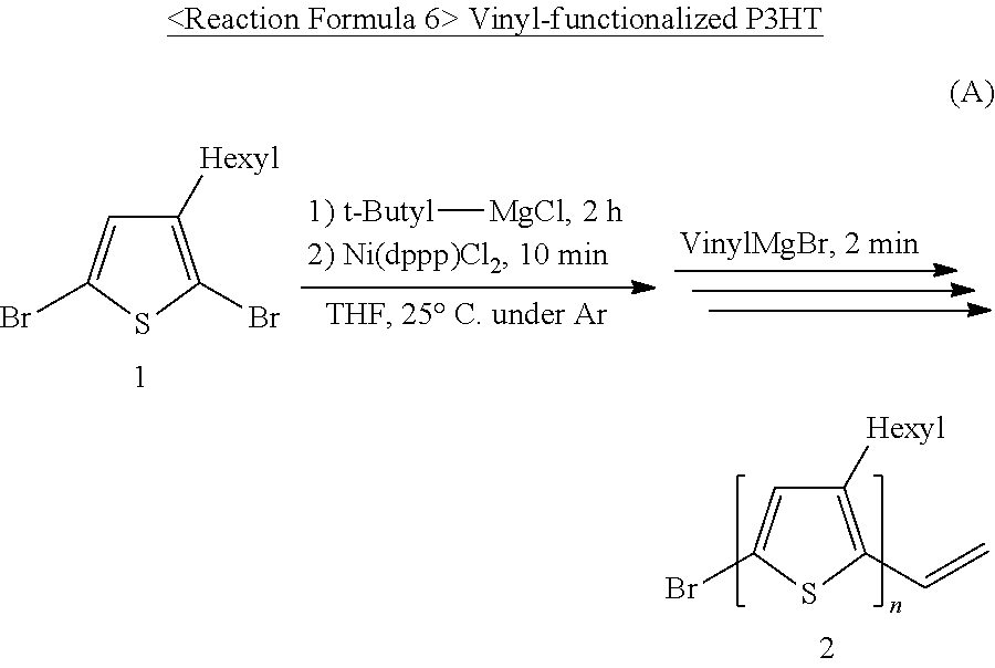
C1([Hexyl])=C(C=C)SC(Br)=C1.[t-Butyl][MgCl].C1([Hexyl])=C(Br)SC(Br)=C1
